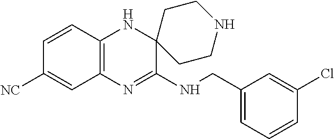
C12=C(N=C(NCC3=CC=CC(Cl)=C3)C3(N1)CCNCC3)C=C([NC])C=C2
